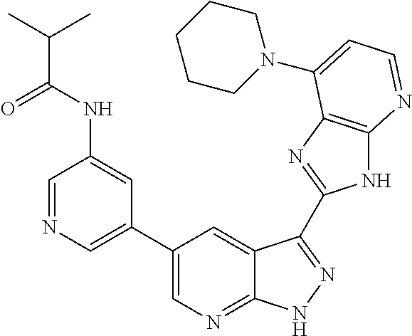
C1=NC=C(C2=CN=C3C(=C2)C(C2=NC4=C(N2)N=CC=C4N2CCCCC2)=NN3)C=C1NC(C(C)C)=O
